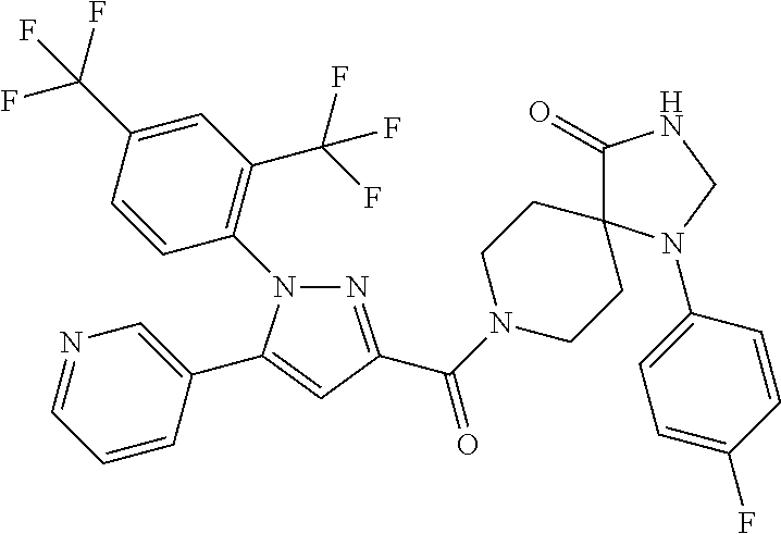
N1=C(C(=O)N2CCC3(CC2)C(=O)NCN3C2=CC=C(F)C=C2)C=C(C2=CN=CC=C2)N1C1=C(C(F)(F)F)C=C(C(F)(F)F)C=C1
